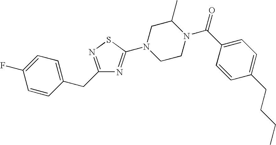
C1=CC(CC2=NSC(N3CCN(C(C4=CC=C(CCCC)C=C4)=O)C(C)C3)=N2)=CC=C1F
